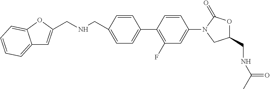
C1(CNCC2=CC3=CC=CC=C3O2)=CC=C(C2=C(F)C=C(N3CC(CNC(C)=O)OC3=O)C=C2)C=C1
